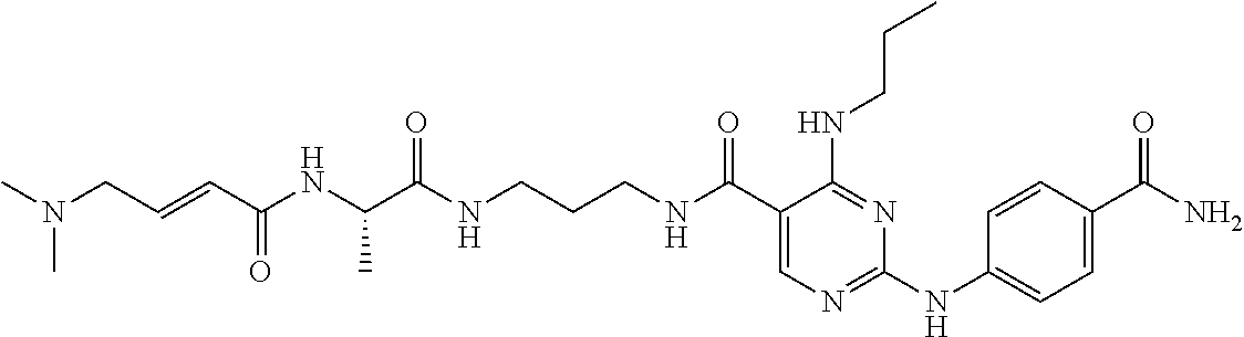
C(CCNC(C1=CN=C(NC2=CC=C(C(N)=O)C=C2)N=C1NCCC)=O)NC(=O)C(NC(C=CCN(C)C)=O)C
